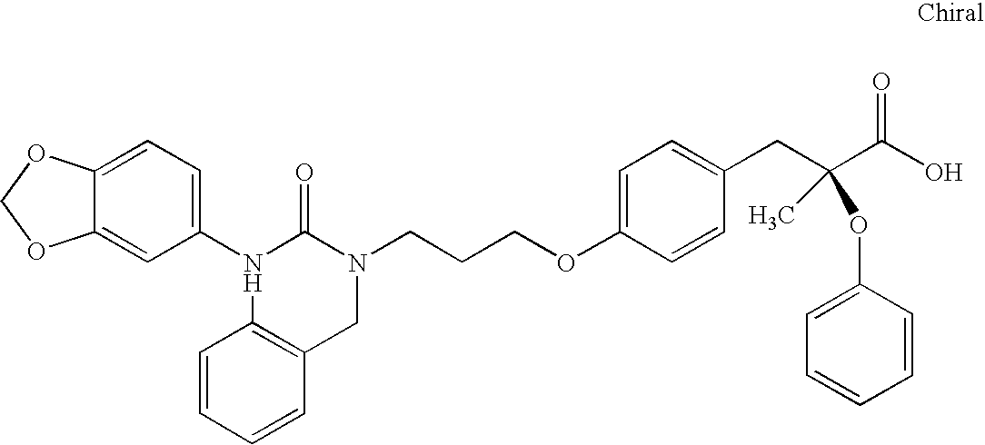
N1(C2=CC=C3C(=C2)OCO3)C(=O)N(CCCOC2=CC=C(CC(C(O)=O)(OC3=CC=CC=C3)C)C=C2)CC2=C1C=CC=C2
